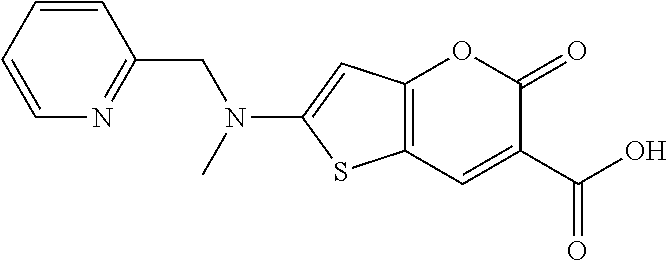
C12=C(C=C(C(=O)O)C(=O)O1)SC(N(CC1=NC=CC=C1)C)=C2
